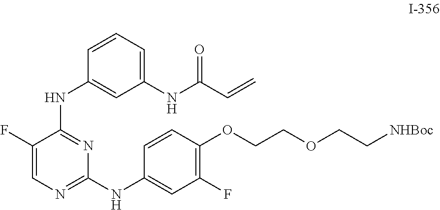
C1(NC(C=C)=O)=CC=CC(NC2=NC(NC3=CC(F)=C(OCCOCC[NHBoc])C=C3)=NC=C2F)=C1
